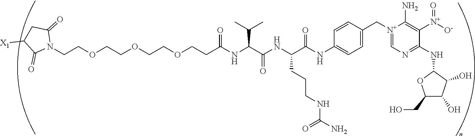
C(COCCOCCOCCC(NC(C(NC(C(NC1=CC=C(C[N+]2=CN=C(NC3OC(CO)C(O)C3O)C([N+]([O-])=O)=C2N)C=C1)=O)CCCNC(N)=O)=O)C(C)C)=O)N1C(=O)CC([X1])C1=O
